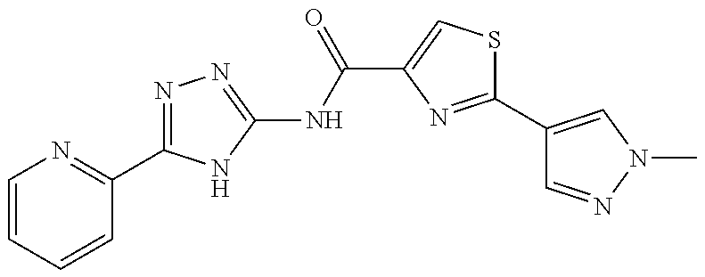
N1=C(C2=NC=CC=C2)NC(NC(=O)C2=CSC(C3=CN(C)N=C3)=N2)=N1
